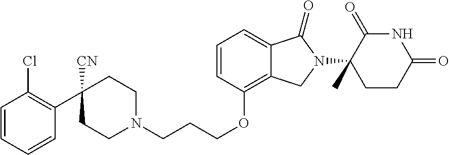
C1=CC(OCCCN2CCC(C3=C(Cl)C=CC=C3)([CN])CC2)=C2C(=C1)C(=O)N(C1(C)CCC(=O)NC1=O)C2
